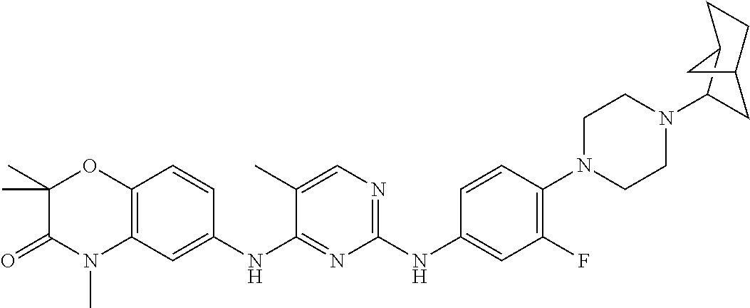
C1(NC2=CC(F)=C(N3CCN(C4CC5CCC4C5)CC3)C=C2)=NC=C(C)C(NC2=CC3=C(C=C2)OC(C)(C)C(=O)N3C)=N1
